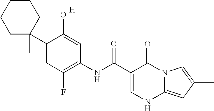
C1(C2(C)CCCCC2)=CC(F)=C(NC(C2=CNC3=CC(C)=CN3C2=O)=O)C=C1O.[H]
